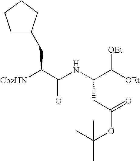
C1C(CC([CbzHN])C(NC(C([OEt])[OEt])CC(=O)OC(C)(C)C)=O)CCC1
